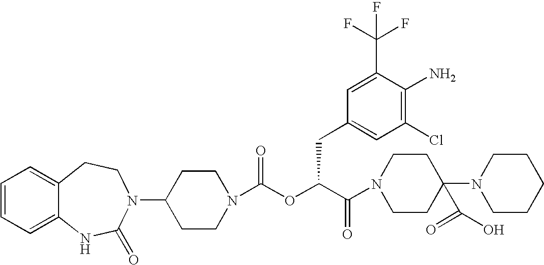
C12=CC=CC=C1NC(=O)N(C1CCN(C(OC(C(=O)N3CCC(N4CCCCC4)(C(=O)O)CC3)CC3=CC(Cl)=C(N)C(C(F)(F)F)=C3)=O)CC1)CC2
